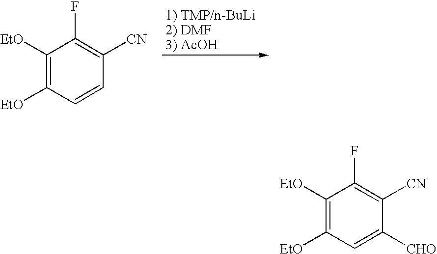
C1([EtO])=C([EtO])C=CC([CN])=C1F.C1([EtO])=C([EtO])C=C([CHO])C([CN])=C1F
